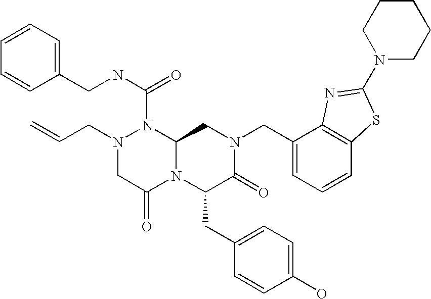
N1(C(NCC2=CC=CC=C2)=O)N(CC=C)CC(=O)N2C1CN(CC1=CC=CC3=C1N=C(N1CCCCC1)S3)C(=O)C2CC1=CC=C(O)C=C1
